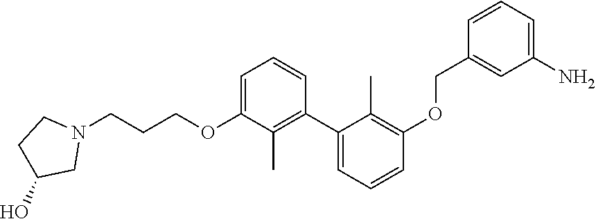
N1(CCCOC2=CC=CC(C3=CC=CC(OCC4=CC(N)=CC=C4)=C3C)=C2C)CCC(O)C1
